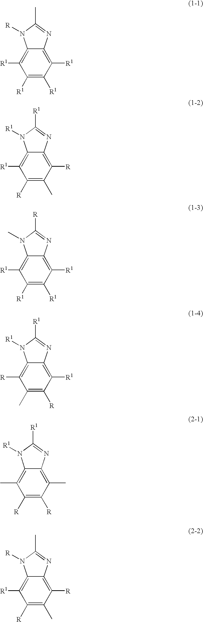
C1([R1])=C([R1])C([R1])=C2C(=C1[R1])N([R])C(C)=N2.C1([R])=C(C)C([R])=C2C(=C1[R1])N([R1])C([R1])=N2.C1([R1])=C([R1])C([R1])=C2C(=C1[R1])N(C)C([R])=N2.C1(C)=C([R])C([R1])=C2C(=C1[R])N([R1])C([R1])=N2.C1([R])=C([R])C(C)=C2C(=C1C)N([R1])C([R1])=N2.C1([R])=C(C)C([R])=C2C(=C1[R1])N([R])C(C)=N2
